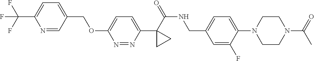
C1(C(=O)NCC2=CC=C(N3CCN(C(=O)C)CC3)C(F)=C2)(C2=CC=C(OCC3=CC=C(C(F)(F)F)N=C3)N=N2)CC1
